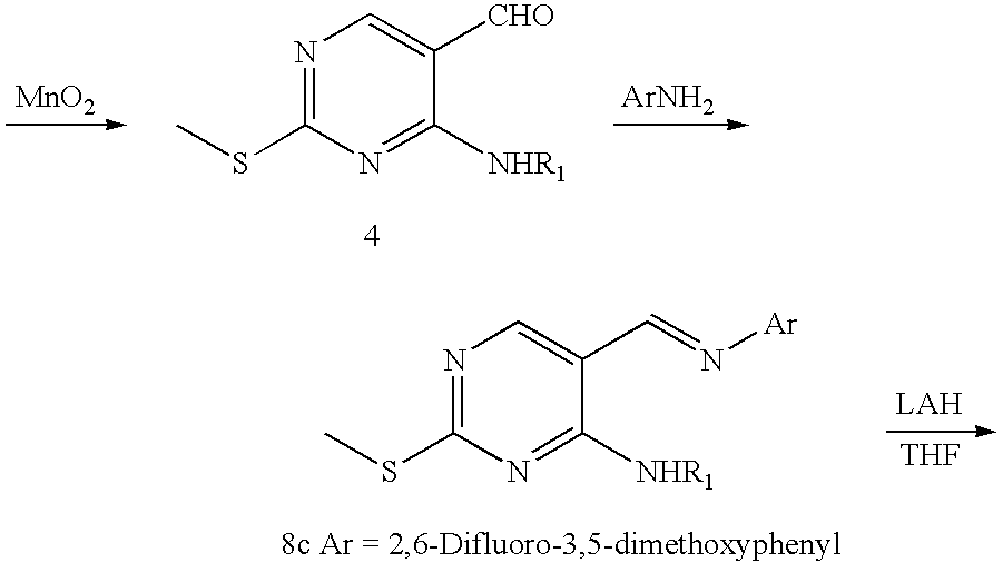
[MnO2].N1=C(SC)N=C([NHR1])C([CHO])=C1.[ArNH2].N1=C(SC)N=C([NHR1])C(C=N[Ar])=C1.[LAH].[THF]
